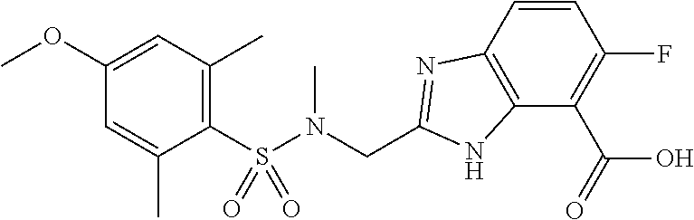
C1(S(N(CC2=NC3=C(N2)C(C(O)=O)=C(F)C=C3)C)(=O)=O)=C(C)C=C(OC)C=C1C
